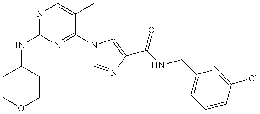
N(C1=NC=C(C)C(N2C=NC(C(NCC3=CC=CC(Cl)=N3)=O)=C2)=N1)C1CCOCC1
